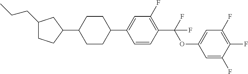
C1(CCC)CCC(C2CCC(C3=CC(F)=C(C(OC4=CC(F)=C(F)C(F)=C4)(F)F)C=C3)CC2)C1
